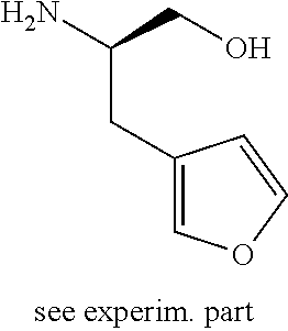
NC(CO)CC1=COC=C1
